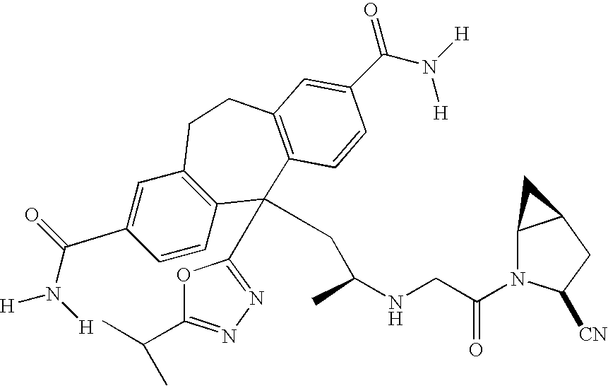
[H]N(C(C1=CC2=C(C=C1)C(C1=NN=C(C(C)C)O1)(CC(NCC(N1C3C(CC1[CN])C3)=O)C)C1=C(CC2)C=C(C(N([H])[H])=O)C=C1)=O)[H]
